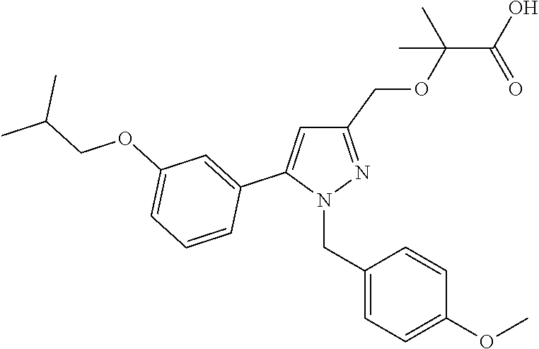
C1(COC(C(O)=O)(C)C)=NN(CC2=CC=C(OC)C=C2)C(C2=CC(OCC(C)C)=CC=C2)=C1
